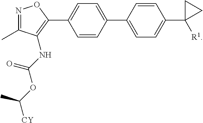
N1=C(C)C(NC(OC([CY])C)=O)=C(C2=CC=C(C3=CC=C(C4([R1])CC4)C=C3)C=C2)O1
